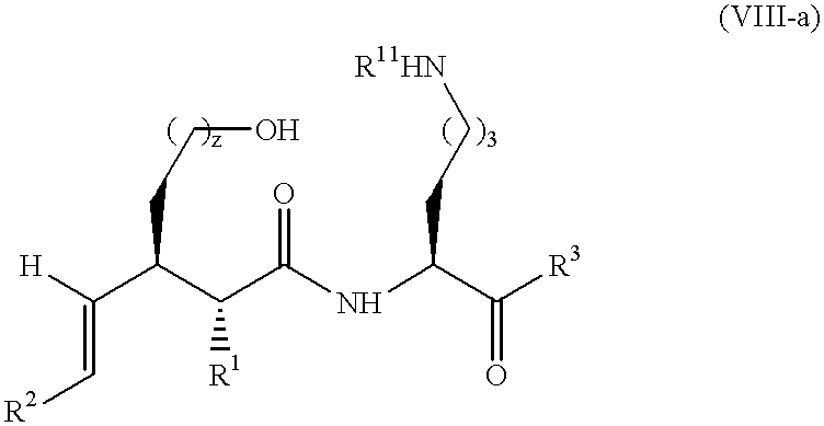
[R2]C=C([H])C(C(C(NC(C([R3])=O)CC[R11HN])=O)[R1])CCO
